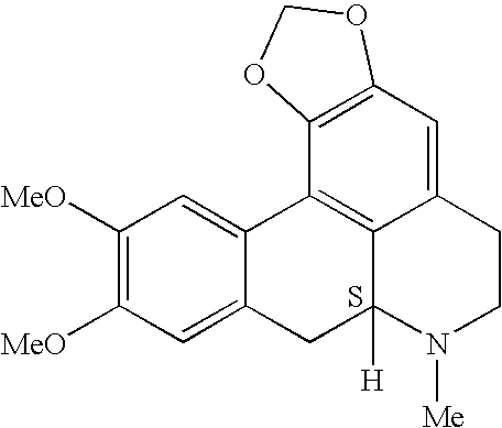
C1([MeO])=C([MeO])C=C2C(=C1)C1=C3C([H])(C2)N([Me])CCC3=CC2=C1OCO2.S
